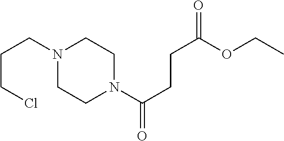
N1(CCCCl)CCN(C(CCC(OCC)=O)=O)CC1
